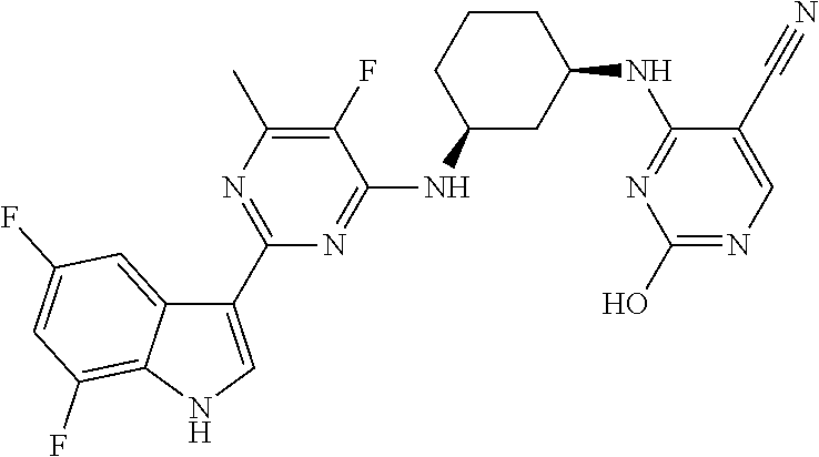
C1(C2=NC(C)=C(F)C(NC3CC(NC4=NC(O)=NC=C4C#N)CCC3)=N2)=CNC2=C(F)C=C(F)C=C12
